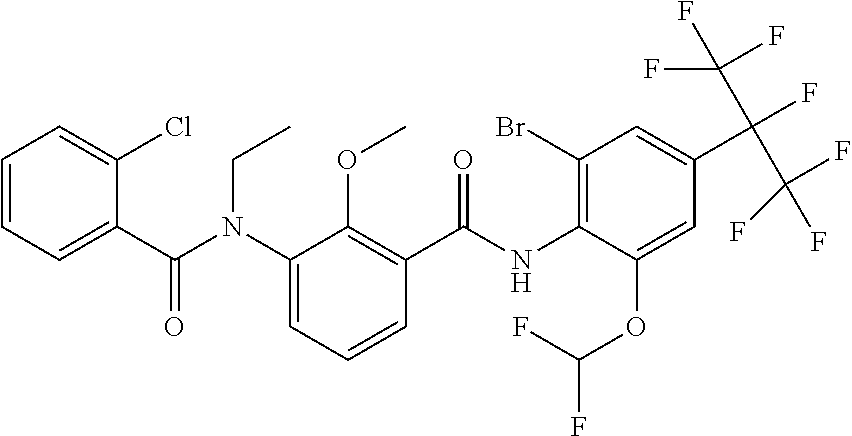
C1=CC=C(C(N(C2=CC=CC(C(NC3=C(Br)C=C(C(F)(C(F)(F)F)C(F)(F)F)C=C3OC(F)F)=O)=C2OC)CC)=O)C(Cl)=C1
